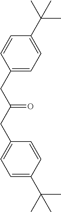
C1(CC(CC2=CC=C(C(C)(C)C)C=C2)=O)=CC=C(C(C)(C)C)C=C1
